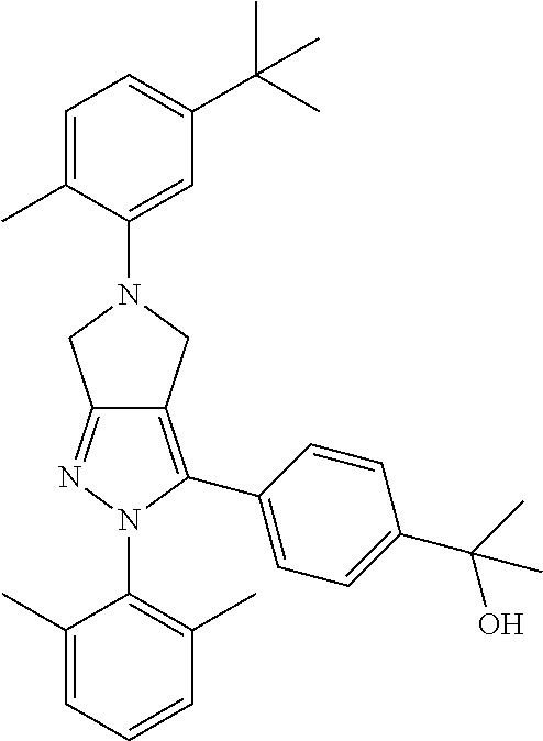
C1(C)=CC=CC(C)=C1N1C(C2=CC=C(C(C)(O)C)C=C2)=C2C(=N1)CN(C1=CC(C(C)(C)C)=CC=C1C)C2
